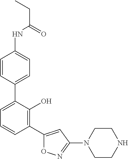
N(C(CC)=O)C1=CC=C(C2=CC=CC(C3=CC(N4CCNCC4)=NO3)=C2O)C=C1
